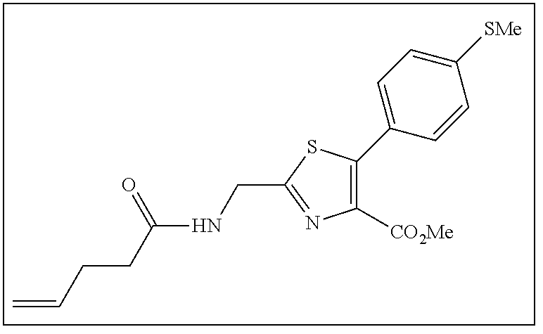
C1([CO2Me])=C(C2=CC=C([SMe])C=C2)SC(CNC(CCC=C)=O)=N1
